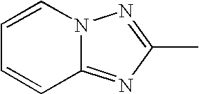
C1=CN2C(=NC(C)=N2)C=C1
